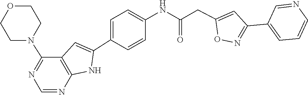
C1=C(C2=NOC(CC(NC3=CC=C(C4=CC5=C(N4)N=CN=C5N4CCOCC4)C=C3)=O)=C2)C=NC=C1
